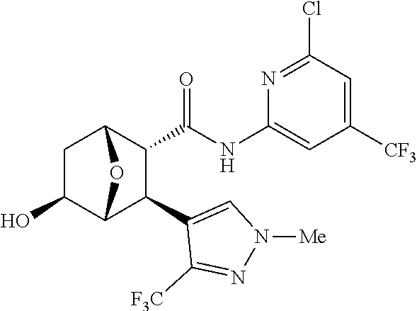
C1(O)C2C(C3=CN([Me])N=C3[F3C])C(C(NC3=CC([CF3])=CC(Cl)=N3)=O)C(C1)O2
